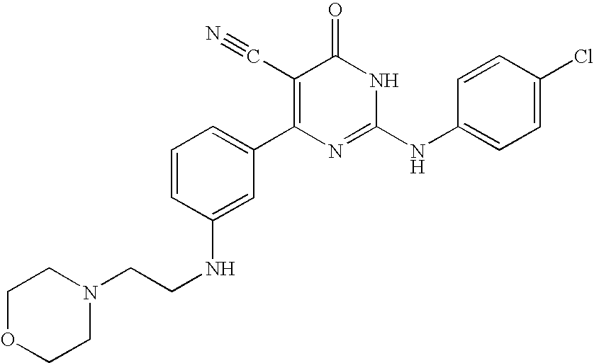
C1(NCCN2CCOCC2)=CC(C2=C(C#N)C(=O)NC(NC3=CC=C(Cl)C=C3)=N2)=CC=C1
